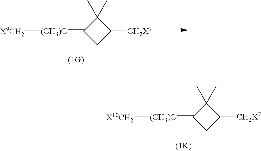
C1(C)(C)C(=[(CH3)C][X10CH2])CC1[CH2X7].C1(C)(C)C(=[(CH3)C][X9CH2])CC1[CH2X7]
